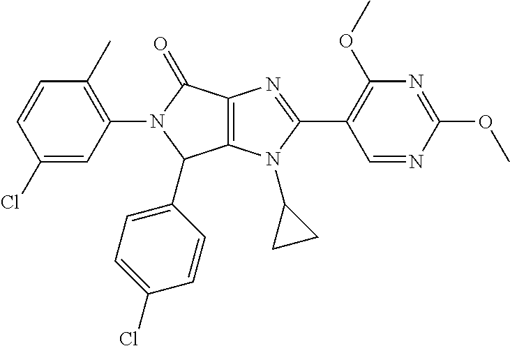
C12=C(N(C3CC3)C(C3=C(OC)N=C(OC)N=C3)=N1)C(C1=CC=C(Cl)C=C1)N(C1=C(C)C=CC(Cl)=C1)C2=O
